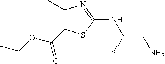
C1(C(OCC)=O)=C(C)N=C(NC(CN)C)S1
